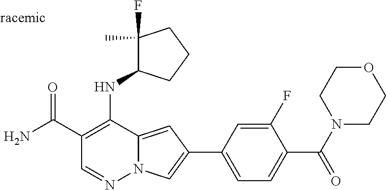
O=C(C1=C(NC2C(F)(C)CCC2)C2=CC(C3=CC=C(C(N4CCOCC4)=O)C(F)=C3)=CN2N=C1)N
